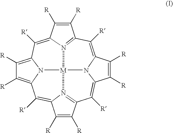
C1([R])=C2N3C(=C([R])C4=N5C(=C([R])C6=C([R])C([R])=C7N6[M]35N3=C1C([R])=C([R])C3=C7[R])C([R])=C4[R])C([R])=C2[R]
